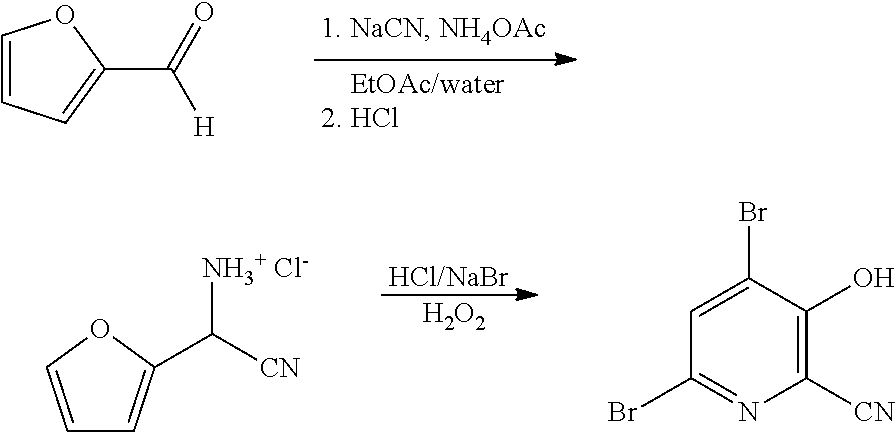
C1(C(=O)[H])=CC=CO1.[HCl/NaBr].[  H2O2].C1=CC=C(C([CN])[NH3+ Cl-])O1.C1([CN])=C(O)C(Br)=CC(Br)=N1
